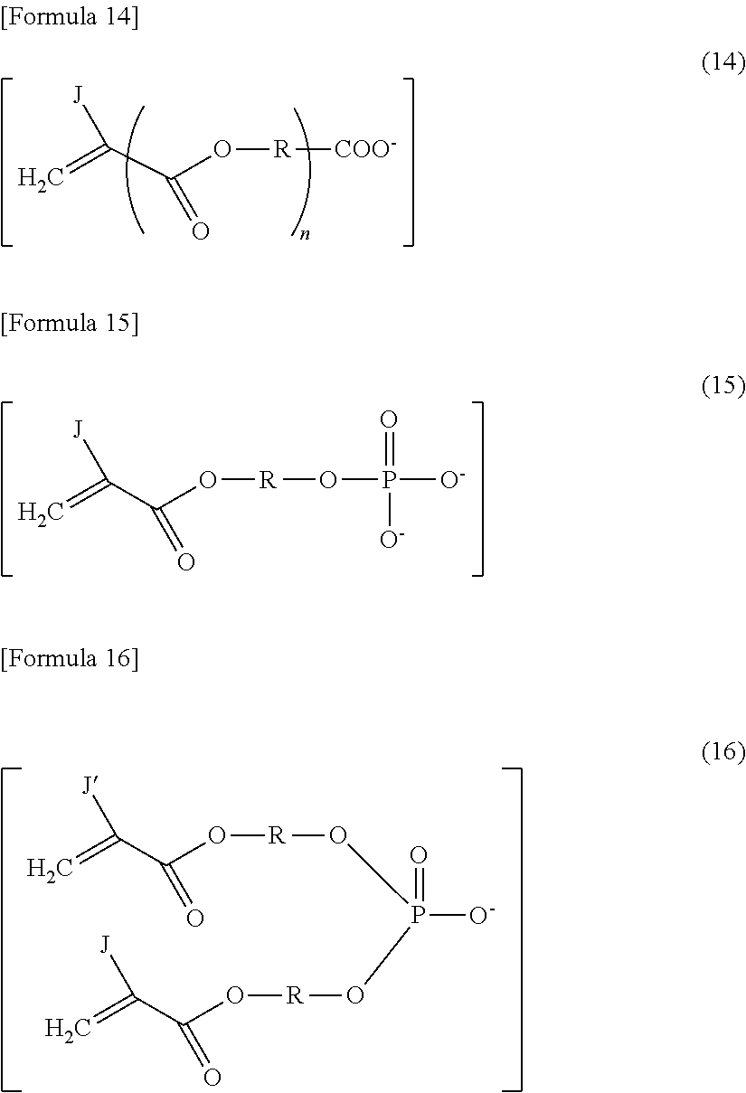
[R]([COO-])OC(C([J])=C)=O.[R](OP([O-])(=O)[O-])OC(C([J])=C)=O.[R](OP([O-])(=O)O[R]OC(C([J])=C)=O)OC(C([J])=C)=O
